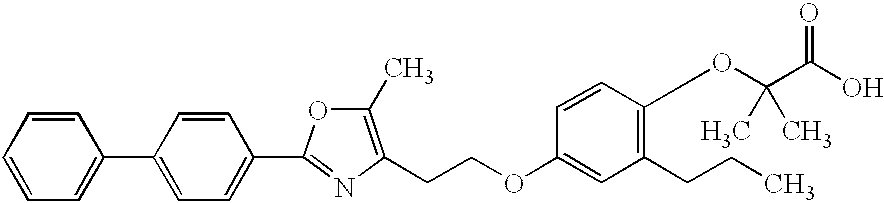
C1=CC=C(C2=CC=C(C3=NC(CCOC4=CC(CCC)=C(OC(C(O)=O)(C)C)C=C4)=C(C)O3)C=C2)C=C1
